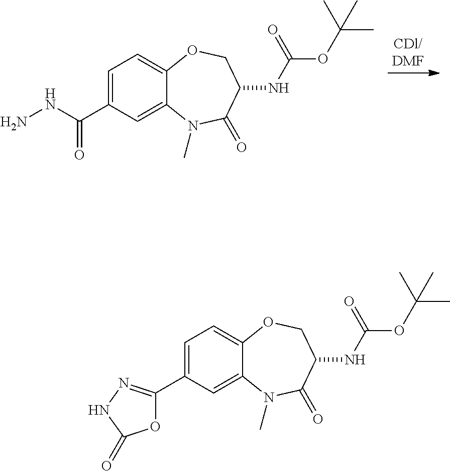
C1=C(C(=O)NN)C=C2C(=C1)OCC(NC(=O)OC(C)(C)C)C(=O)N2C.C1=C(C2=NNC(=O)O2)C=C2C(=C1)OCC(NC(=O)OC(C)(C)C)C(=O)N2C
